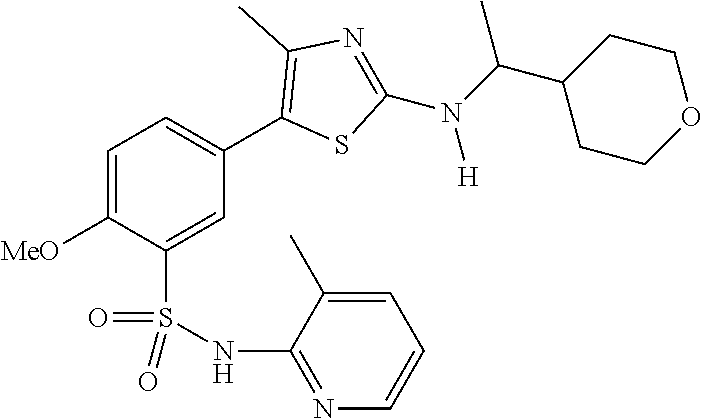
C1=C([MeO])C(S(NC2=NC=CC=C2C)(=O)=O)=CC(C2=C(C)N=C(N(C(C3CCOCC3)C)[H])S2)=C1
